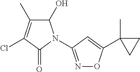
C1(O)C(C)=C(Cl)C(=O)N1C1=NOC(C2(C)CC2)=C1
